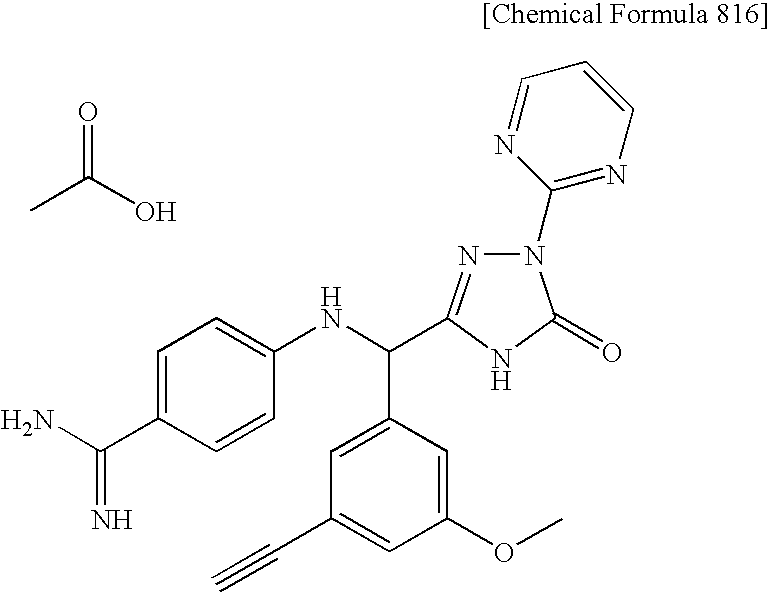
C1=C(C(=N)N)C=CC(NC(C2=CC(C#C)=CC(OC)=C2)C2=NN(C3=NC=CC=N3)C(=O)N2)=C1.CC(O)=O
